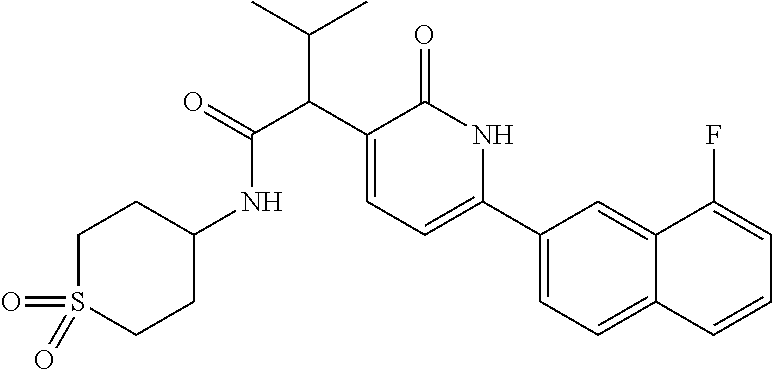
C1(C2=CC=C(C(C(C)C)C(NC3CCS(=O)(=O)CC3)=O)C(=O)N2)=CC=C2C(=C1)C(F)=CC=C2
